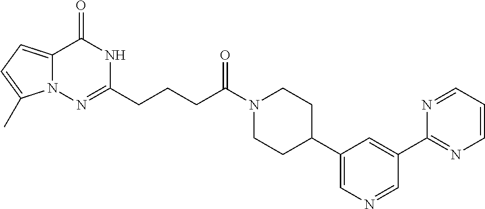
C12=CC=C(C)N1N=C(CCCC(N1CCC(C3=CN=CC(C4=NC=CC=N4)=C3)CC1)=O)NC2=O
